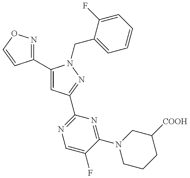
C1(C2=CC(C3=NC=C(F)C(N4CCCC([COOH])C4)=N3)=NN2CC2=CC=CC=C2F)=NOC=C1
